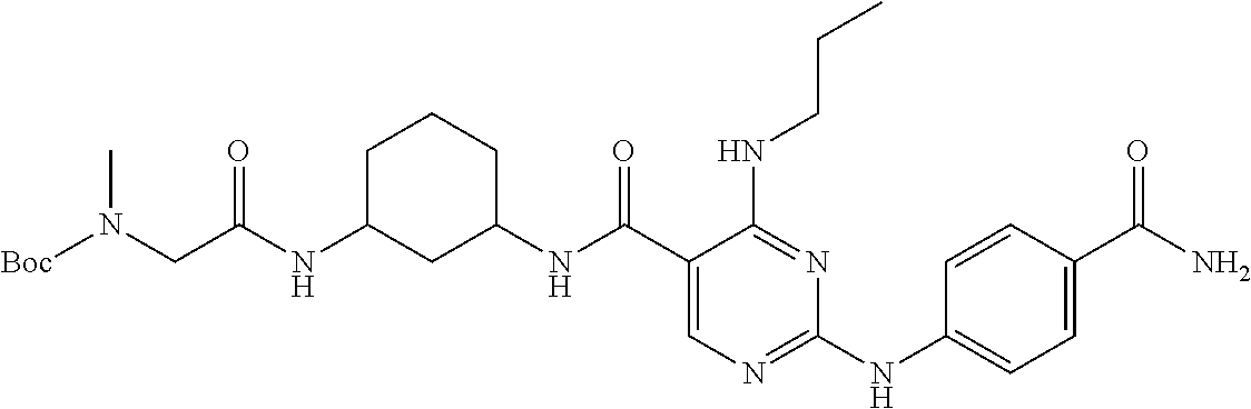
C1(NC(C2=CN=C(NC3=CC=C(C(N)=O)C=C3)N=C2NCCC)=O)CCCC(NC(CN([Boc])C)=O)C1
